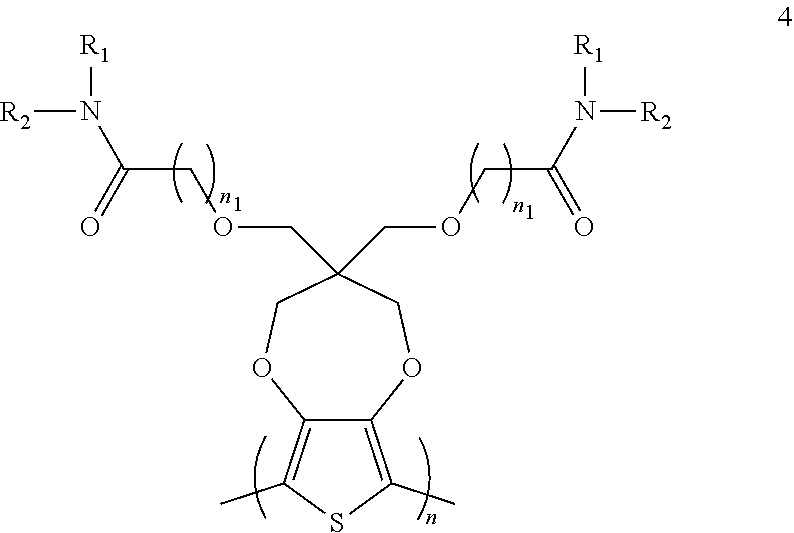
C12=C(C)SC(C)=C1OCC(COCC(=O)N([R2])[R1])(COCC(=O)N([R2])[R1])CO2
